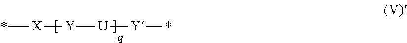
*[X][Y][U][Y]*
